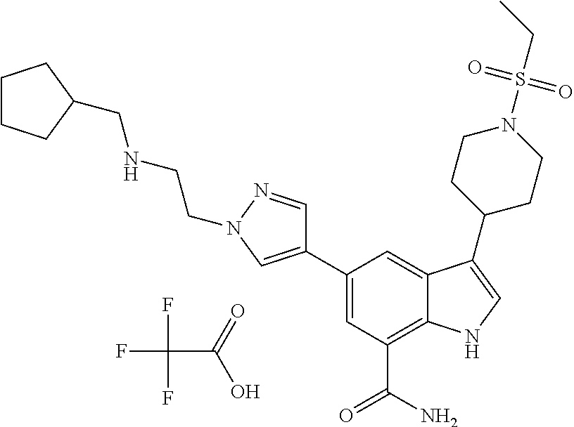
FC(F)(F)C(O)=O.C1(C2=CN(CCNCC3CCCC3)N=C2)=CC(C(N)=O)=C2C(=C1)C(C1CCN(S(CC)(=O)=O)CC1)=CN2
